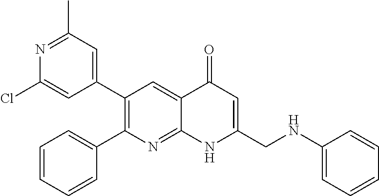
N1=C(C)C=C(C2=C(C3=CC=CC=C3)N=C3C(=C2)C(=O)C=C(CNC2=CC=CC=C2)N3)C=C1Cl
